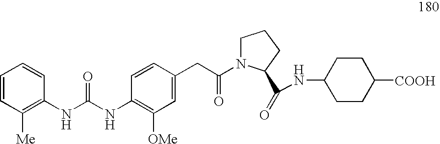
C1=CC([Me])=C(NC(NC2=C([OMe])C=C(CC(=O)N3C(C(NC4CCC([COOH])CC4)=O)CCC3)C=C2)=O)C=C1
